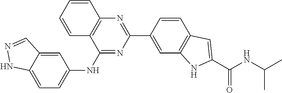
C1=CC(C2=NC3=C(C(NC4=CC=C5C(=C4)C=NN5)=N2)C=CC=C3)=CC2=C1C=C(C(NC(C)C)=O)N2
